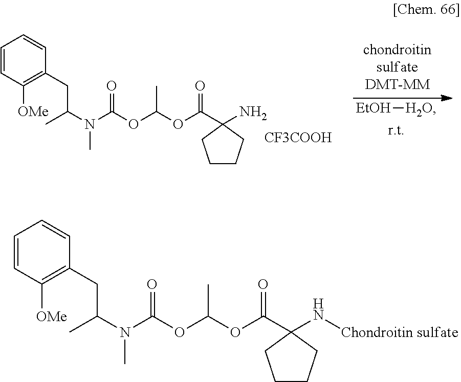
N(C)(C(CC1=C([OMe])C=CC=C1)C)C(OC(OC(C1(N[Chondroitin sulfate])CCCC1)=O)C)=O.N(C)(C(CC1=C([OMe])C=CC=C1)C)C(OC(OC(C1(N)CCCC1)=O)C)=O.[CF3COOH].[EtOH][H2O]
